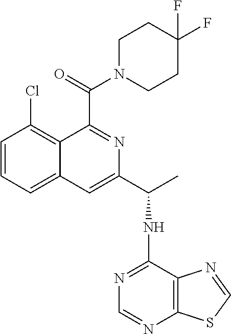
C1=CC=C2C(=C1Cl)C(C(=O)N1CCC(F)(F)CC1)=NC(C(C)NC1=NC=NC3=C1N=CS3)=C2
